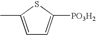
C1=C(C)SC([PO3H2])=C1
